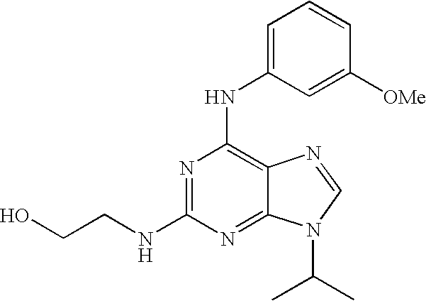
OCCNC1=NC(NC2=CC=CC([OMe])=C2)=C2C(=N1)N(C(C)C)C=N2
